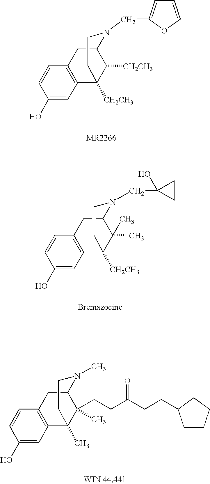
C1(O)=CC2=C(C=C1)CC1C([CH2CH3])C2([CH2CH3])CCN1CC1=CC=CO1.C1(O)=CC2=C(C=C1)CC1C(C)(C)C2([CH2CH3])CCN1CC1(O)CC1.C1(O)=CC2=C(C=C1)CC1C(C)(CCC(CCC3CCCC3)=O)C2(C)CCN1C
